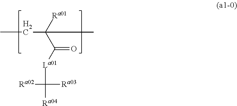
C(C([Ra01])(C([La01]C([Ra03])([Ra02])[Ra04])=O)C)C
